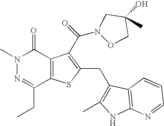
N1(C)N=C(CC)C2=C(C1=O)C(C(N1OCC(O)(C)C1)=O)=C(CC1=C(C)NC3=C1C=CC=N3)S2
